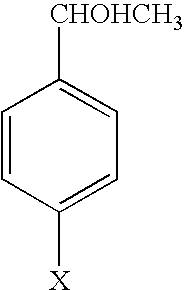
C1=CC([X])=CC=C1[CHOHCH3]
